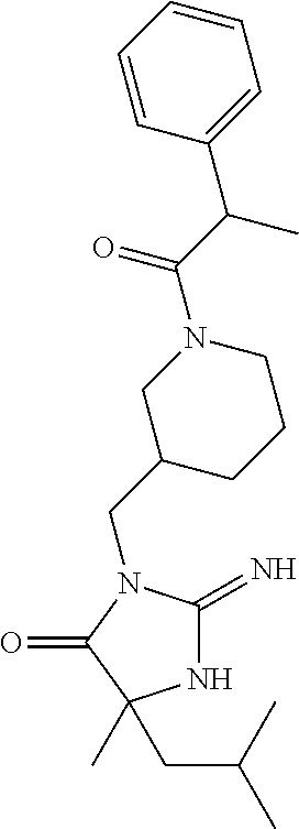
N1C(=N)N(CC2CCCN(C(=O)C(C)C3=CC=CC=C3)C2)C(=O)C1(C)CC(C)C
